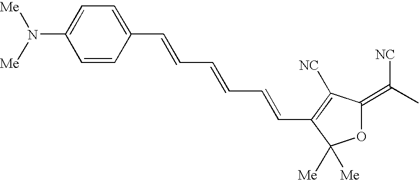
C1=CC(C=CC=CC=CC2=C([NC])C(=C(C)[NC])OC2([Me])[Me])=CC=C1N([Me])[Me]
